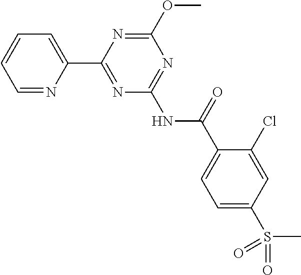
C1=NC(C2=NC(NC(C3=CC=C(S(=O)(=O)C)C=C3Cl)=O)=NC(OC)=N2)=CC=C1
